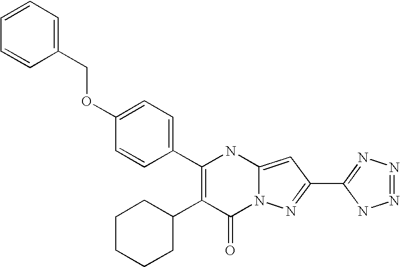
C1(=O)N2C(=CC(C3=NN=NN3)=N2)NC(C2=CC=C(OCC3=CC=CC=C3)C=C2)=C1C1CCCCC1
